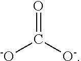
O=C([O-])[-O]
